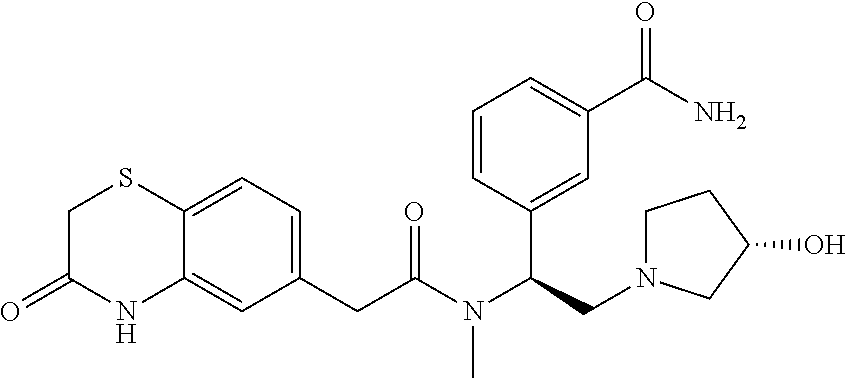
C12=CC=C(CC(N(C(CN3CCC(O)C3)C3=CC(C(N)=O)=CC=C3)C)=O)C=C1NC(=O)CS2
